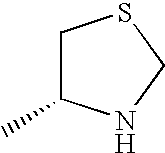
C1C(C)NCS1
